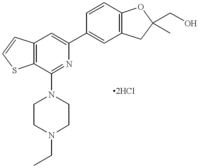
C12=C(C=C(C3=CC4=C(C=C3)OC(CO)(C)C4)N=C1N1CCN(CC)CC1)C=CS2
